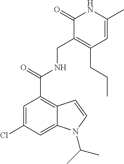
C1=C(Cl)C=C2C(=C1C(NCC1=C(CCC)C=C(C)NC1=O)=O)C=CN2C(C)C
